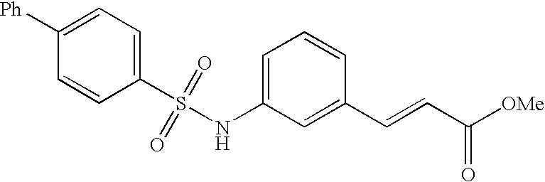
C1([Ph])=CC=C(S(NC2=CC=CC(C=CC([OMe])=O)=C2)(=O)=O)C=C1
